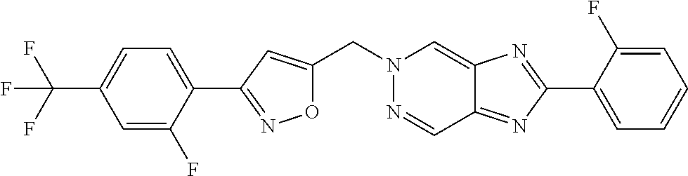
C(N1N=CC2=NC(C3=CC=CC=C3F)=NC2=C1)C1=CC(C2=CC=C(C(F)(F)F)C=C2F)=NO1
